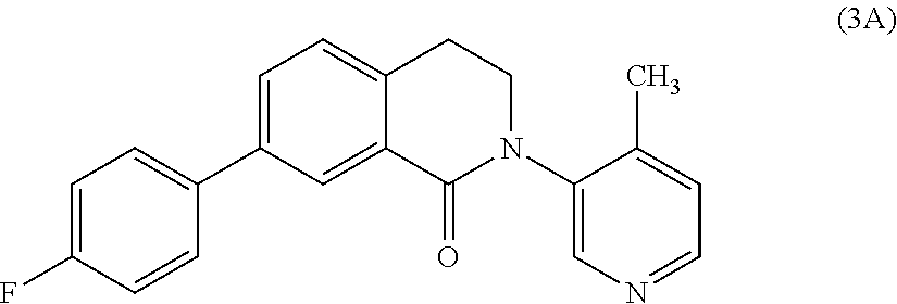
C12=CC=C(C3=CC=C(F)C=C3)C=C1C(=O)N(C1=CN=CC=C1C)CC2
